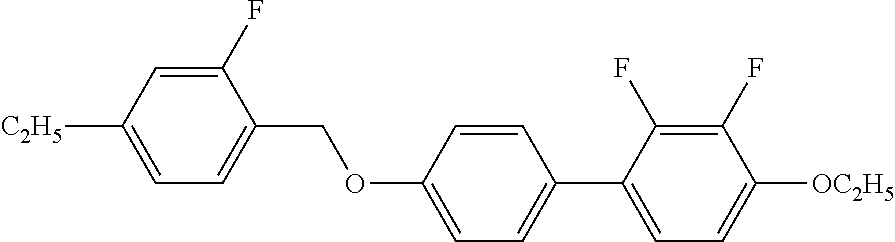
C1(F)=CC([C2H5])=CC=C1COC1=CC=C(C2=CC=C([OC2H5])C(F)=C2F)C=C1
